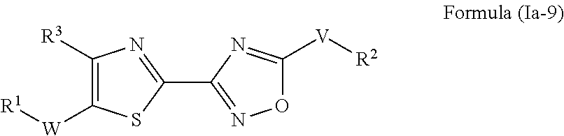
C1([R3])=C([W][R1])SC(C2=NOC([V][R2])=N2)=N1
